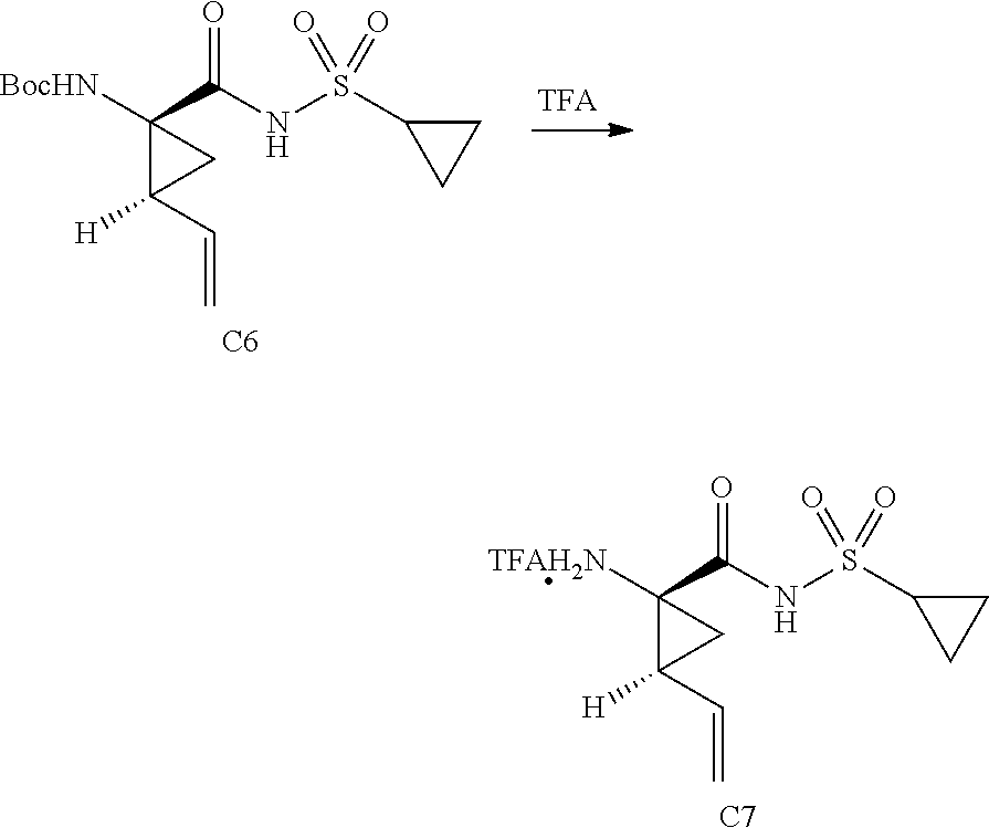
[BocHN]C1(C(NS(C2CC2)(=O)=O)=O)C(C=C)([H])C1.[C6].[TFAH2N]C1(C(NS(C2CC2)(=O)=O)=O)C(C=C)([H])C1.[C7]
